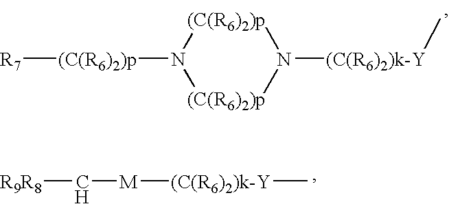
[R7][(C(R6)2)p]N1[(C(R6)2)p]N([(C(R6)2)k-Y]C)[(C(R6)2)p]1.[M]([(C(R6)2)k-Y]C)C[R9R8]
